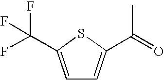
C1=C(C(F)(F)F)SC(C(=O)C)=C1
